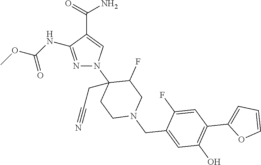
N1=C(NC(OC)=O)C(C(=O)N)=CN1C1(CC#N)CCN(CC2=CC(O)=C(C3=CC=CO3)C=C2F)CC1F
